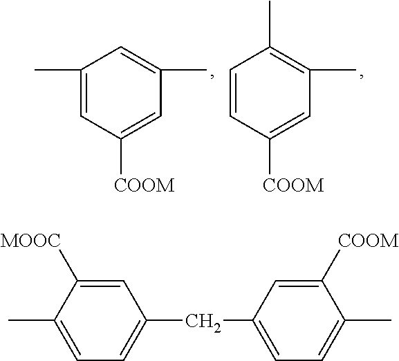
C1(C)=CC([COOM])=CC(C)=C1.C1=CC([COOM])=CC(C)=C1C.CC1=CC=C(CC2=CC=C(C)C([COOM])=C2)C=C1[MOOC]
